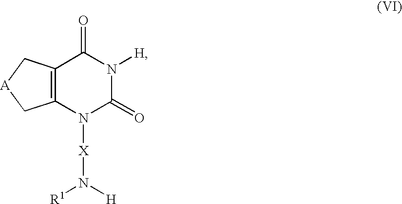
C12=C(N([X]N([R1])[H])C(=O)N([H])C1=O)C[A]C2
